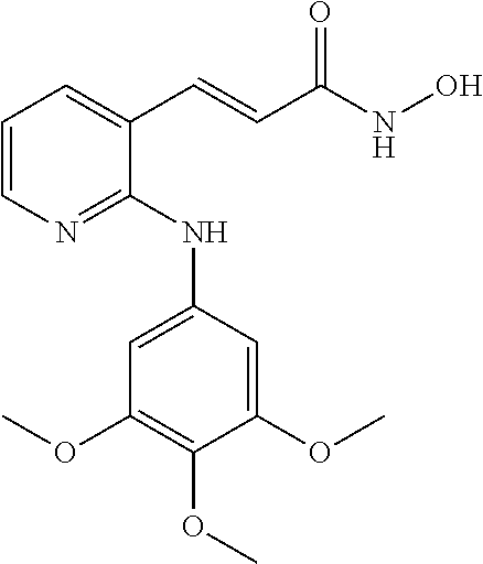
N1=C(NC2=CC(OC)=C(OC)C(OC)=C2)C(C=CC(NO)=O)=CC=C1
